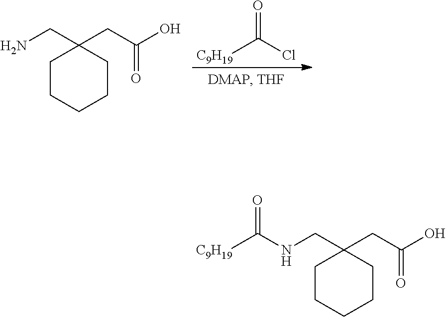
NCC1(CC(O)=O)CCCCC1.[C9H19]C(Cl)=O.N(CC1(CC(O)=O)CCCCC1)C([C9H19])=O
